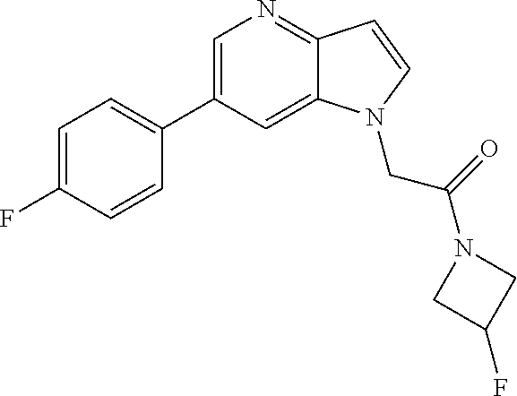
C1=C(C2=CC=C(F)C=C2)C=C2C(=N1)C=CN2CC(=O)N1CC(F)C1
